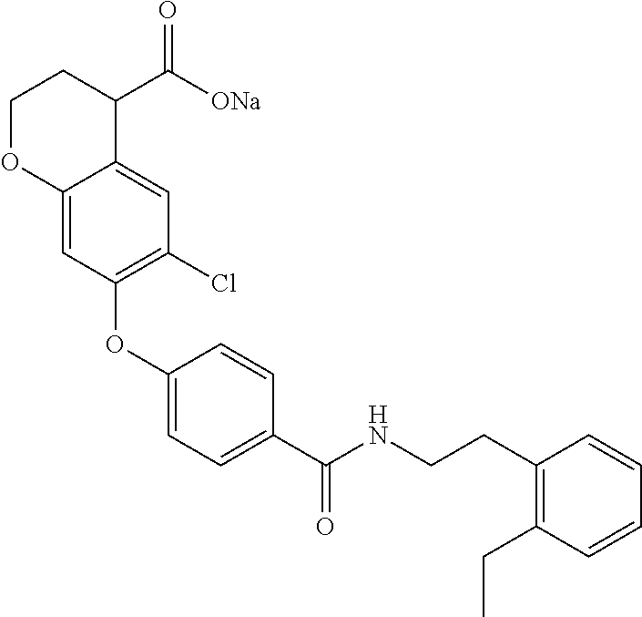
C12=CC(OC3=CC=C(C(NCCC4=C(CC)C=CC=C4)=O)C=C3)=C(Cl)C=C1C(C([ONa])=O)CCO2
